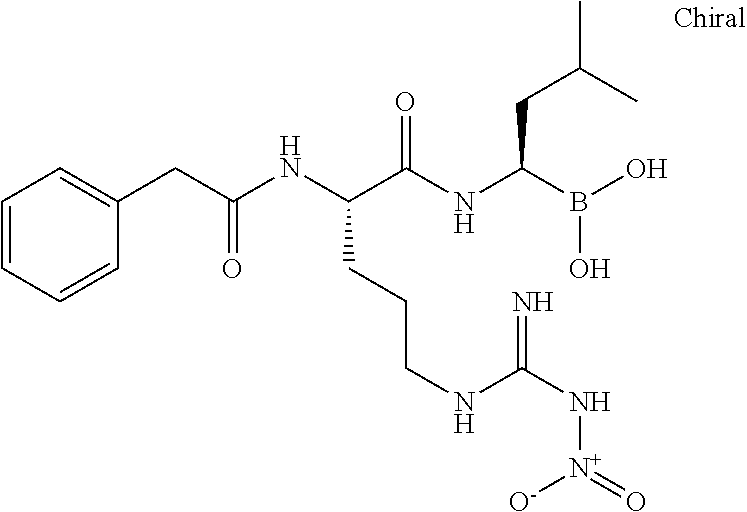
C(C(NC(C(NC(B(O)O)CC(C)C)=O)CCCNC(N[N+](=O)[O-])=N)=O)C1=CC=CC=C1
